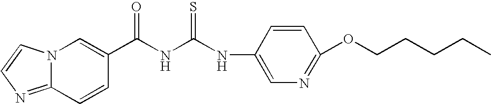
N12C(=NC=C1)C=CC(C(NC(NC1=CN=C(OCCCCC)C=C1)=S)=O)=C2
